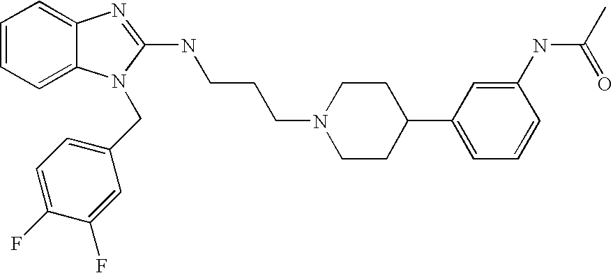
C1=CC=C2C(=C1)N=C(NCCCN1CCC(C3=CC=CC(NC(C)=O)=C3)CC1)N2CC1=CC=C(F)C(F)=C1
